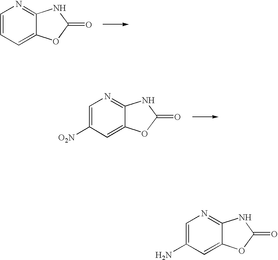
C1=CC=C2C(=N1)NC(=O)O2.C1=C([O2N])C=C2C(=N1)NC(=O)O2.C1=C(N)C=C2C(=N1)NC(=O)O2
